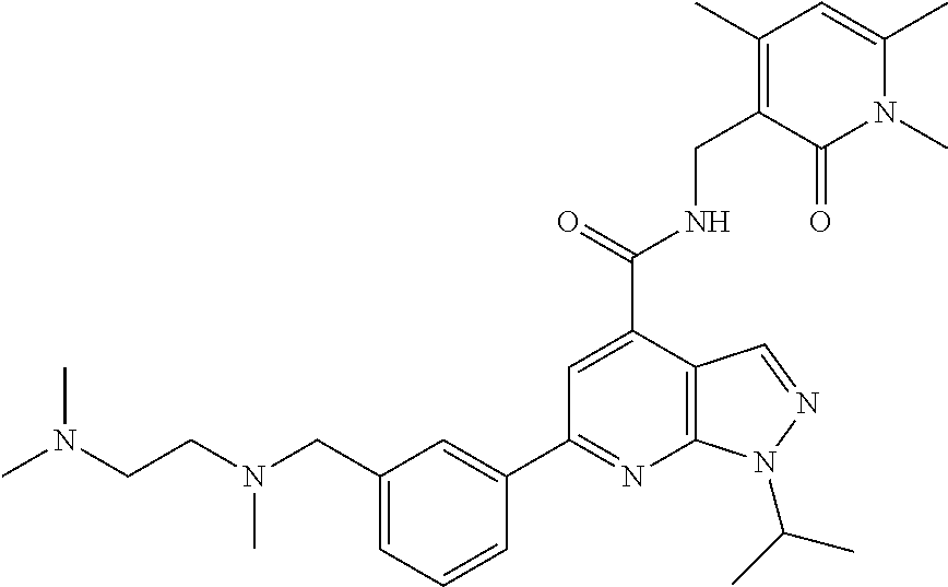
N(CCN(C)C)(C)CC1=CC=CC(C2=NC3=C(C(C(=O)NCC4=C(C)C=C(C)N(C)C4=O)=C2)C=NN3C(C)C)=C1
